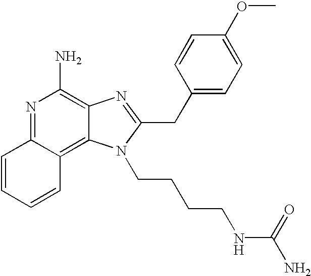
N1=C2C(=C3C(=C1N)N=C(CC1=CC=C(OC)C=C1)N3CCCCNC(=O)N)C=CC=C2
